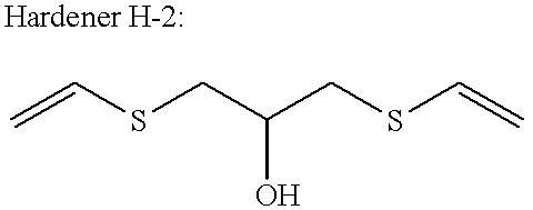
C(=C)SCC(O)CSC=C
